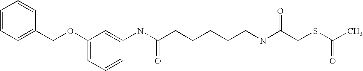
C1=CC=C(COC2=CC=CC(NC(CCCCCNC(CSC(C)=O)=O)=O)=C2)C=C1
